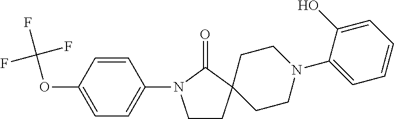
C1CC2(C(=O)N1C1=CC=C(OC(F)(F)F)C=C1)CCN(C1=CC=CC=C1O)CC2
